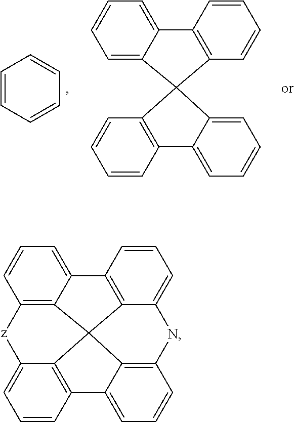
C1=CC=CC=C1.C1=CC2=C(C=C1)C1(C3=CC=CC=C23)C2=C(C=CC=C2)C2=CC=CC=C21.C1=CC2=C3C(=C1)[z]C1=C4C(=CC=C1)C1=C5C(=CC=C1)NC1=C(C2=CC=C1)C354
